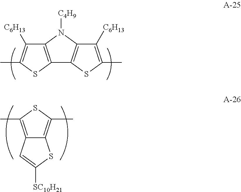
C12=C(SC(C)=C1[C6H13])C1=C(N2[C4H9])C([C6H13])=C(C)S1.C12=C(C)SC(C)=C1SC([SC10H21])=C2
